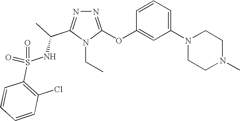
N1=C(OC2=CC(N3CCN(C)CC3)=CC=C2)N(CC)C(C(C)NS(=O)(C2=C(Cl)C=CC=C2)=O)=N1
